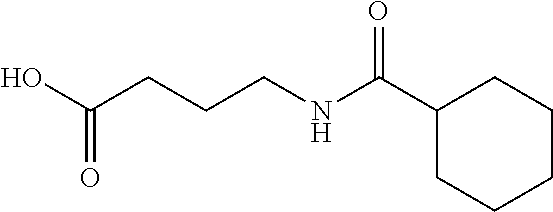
C1(C(NCCCC(O)=O)=O)CCCCC1
